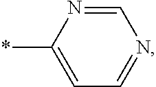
C1=NC(*)=CC=N1
